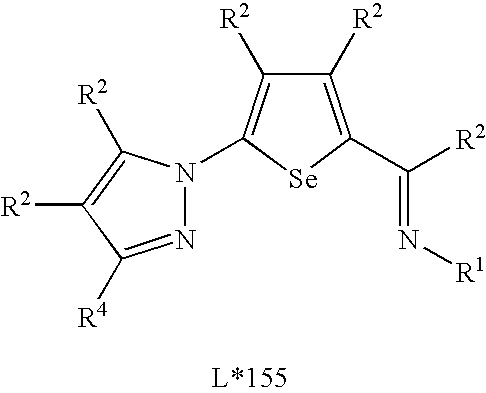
N(=C([R2])C1=C([R2])C([R2])=C(N2N=C([R4])C([R2])=C2[R2])[Se]1)[R1]
